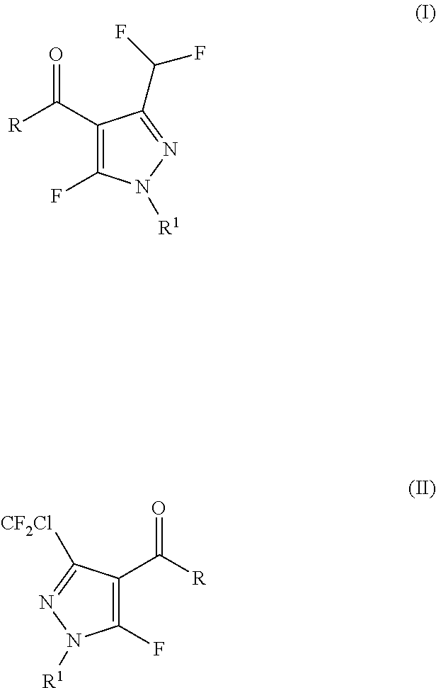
C1(C([R])=O)=C(F)N([R1])N=C1C(F)F.C1(C([R])=O)=C(F)N([R1])N=C1[CF2Cl]
